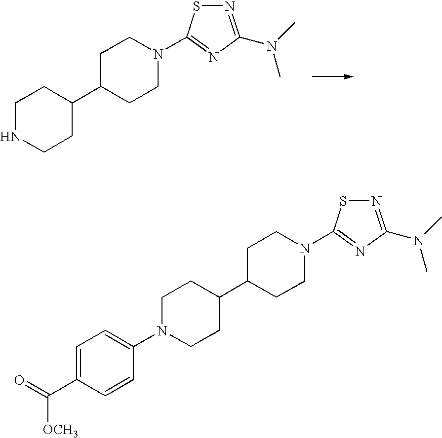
C1NCCC(C2CCN(C3=NC(N(C)C)=NS3)CC2)C1.C1=C(C(=O)[OCH3])C=CC(N2CCC(C3CCN(C4=NC(N(C)C)=NS4)CC3)CC2)=C1
